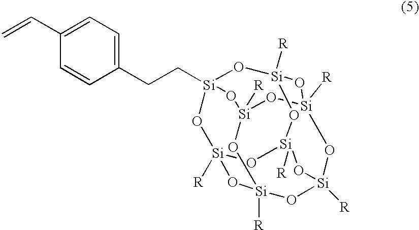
O1[Si]2([R])O[Si]3([R])O[Si]4([R])O[Si]1([R])O[Si]1([R])O[Si](CCC5=CC=C(C=C)C=C5)(O[Si]([R])(O[Si]([R])(O1)O4)O3)O2
